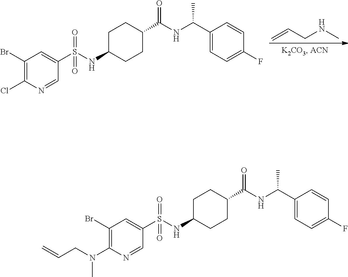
C=CCNC.C1(Br)=C(Cl)N=CC(S(NC2CCC(C(NC(C3=CC=C(F)C=C3)C)=O)CC2)(=O)=O)=C1.C1(Br)=C(N(CC=C)C)N=CC(S(NC2CCC(C(NC(C3=CC=C(F)C=C3)C)=O)CC2)(=O)=O)=C1
